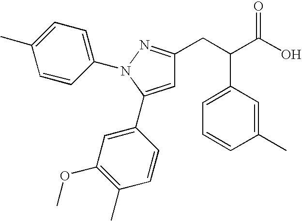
C1=CC(C)=CC(C(CC2=NN(C3=CC=C(C)C=C3)C(C3=CC(OC)=C(C)C=C3)=C2)C(O)=O)=C1
